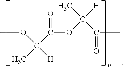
COC(C(OC(C(C)=O)([H])C)=O)(C)[H]
